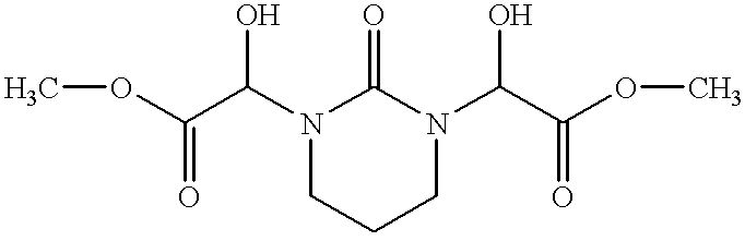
COC(C(N1C(=O)N(C(C(OC)=O)O)CCC1)O)=O
